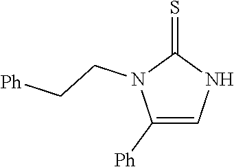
C1([Ph])=CNC(=S)N1CC[Ph]
